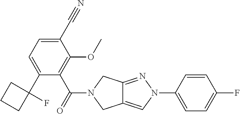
C1(C#N)=CC=C(C2(F)CCC2)C(C(=O)N2CC3=CN(C4=CC=C(F)C=C4)N=C3C2)=C1OC
